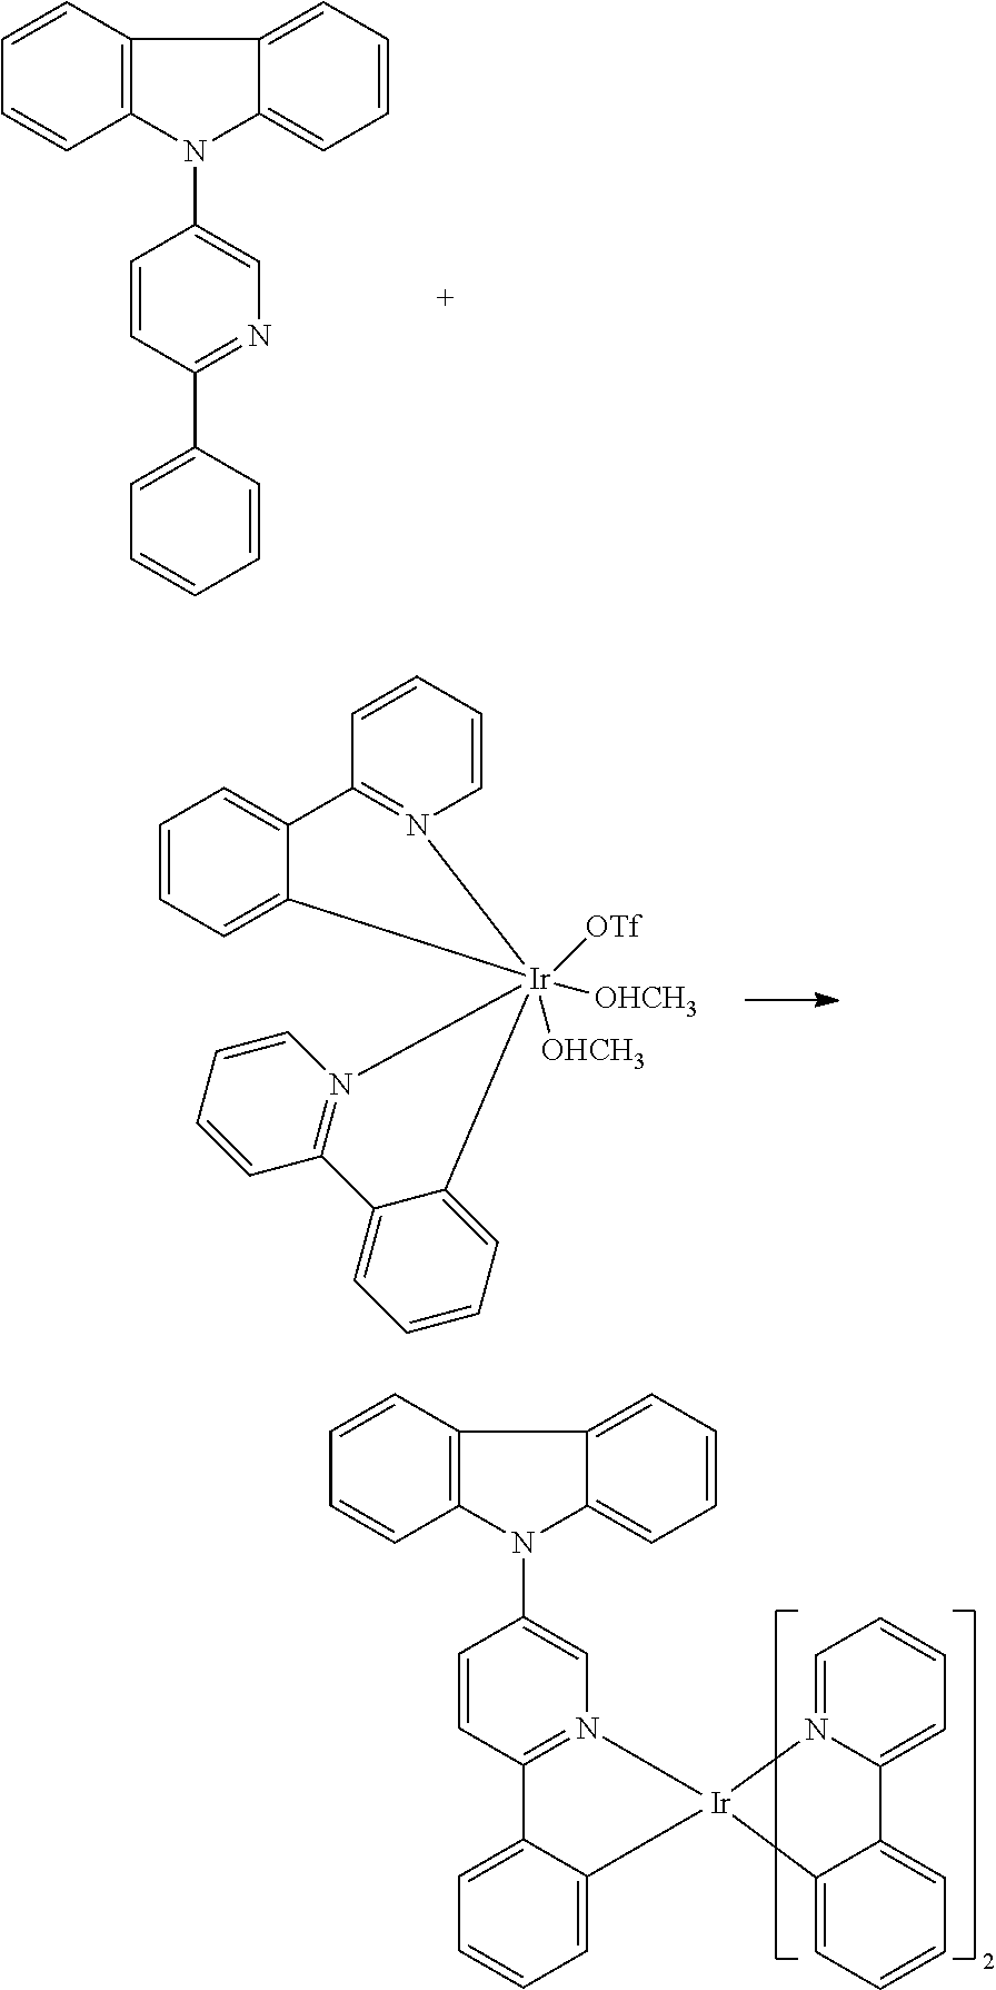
C1=CC(C2=CC=CC=C2)=NC=C1N1C2=C(C3=CC=CC=C13)C=CC=C2.C1=CC=CC2=N1[Ir]1([OHCH3])([OHCH3])([OTf])(C3=CC=CC=C23)N2=C(C=CC=C2)C2=CC=CC=C12.C1=CC2=N(C=C1N1C3=C(C4=CC=CC=C14)C=CC=C3)[Ir]1(C3=CC=CC=C23)C2=CC=CC=C2C2=CC=CC=N12
